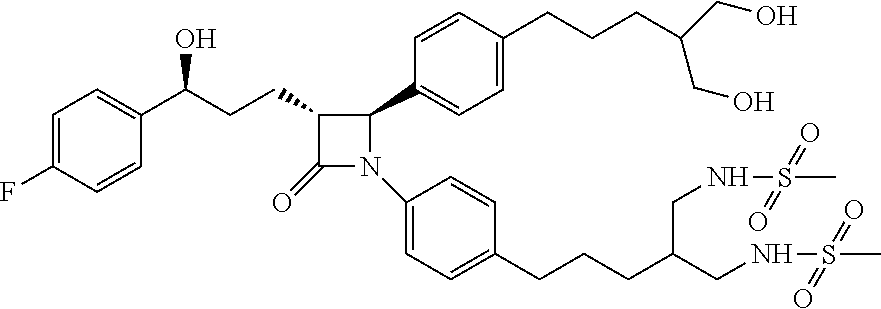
C1=C(F)C=CC(C(CCC2C(=O)N(C3=CC=C(CCCC(CNS(C)(=O)=O)CNS(C)(=O)=O)C=C3)C2C2=CC=C(CCCC(CO)CO)C=C2)O)=C1
